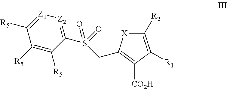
C(S(C1=[Z2][Z1]=C([R5])C([R5])=C1[R5])(=O)=O)C1=C([CO2H])C([R1])=C([R2])[X]1
